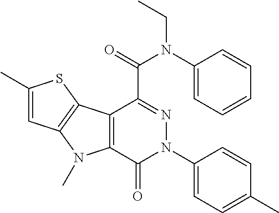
C1(C)=CC2=C(S1)C1=C(N2C)C(=O)N(C2=CC=C(C)C=C2)N=C1C(=O)N(C1=CC=CC=C1)CC
